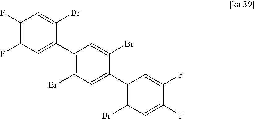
C1(F)=C(F)C=C(C2=C(Br)C=C(C3=C(Br)C=C(F)C(F)=C3)C(Br)=C2)C(Br)=C1
